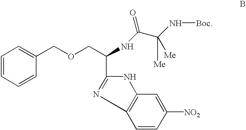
C1=CC=CC(COCC(NC(C(N[Boc])([Me])[Me])=O)C2=NC3=C(N2)C=C([NO2])C=C3)=C1
